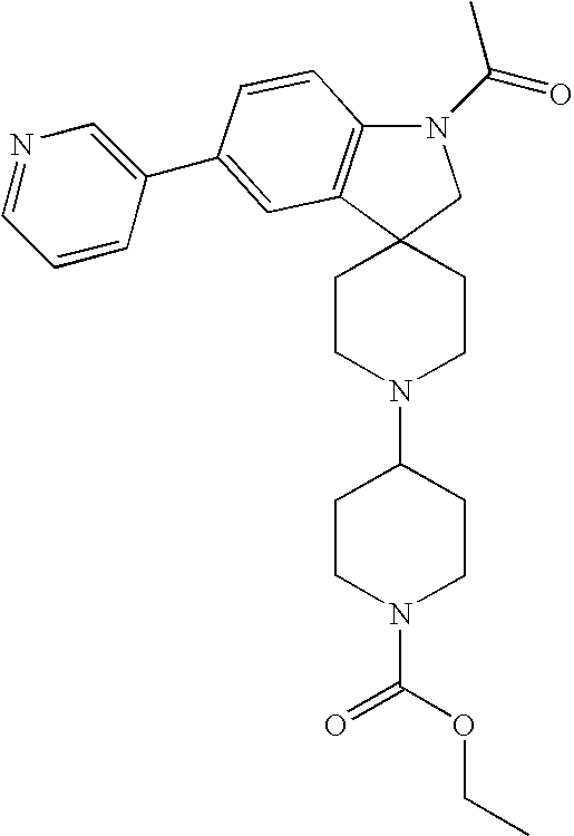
N1(C(=O)C)C2=C(C3(C1)CCN(C1CCN(C(=O)OCC)CC1)CC3)C=C(C1=CN=CC=C1)C=C2
